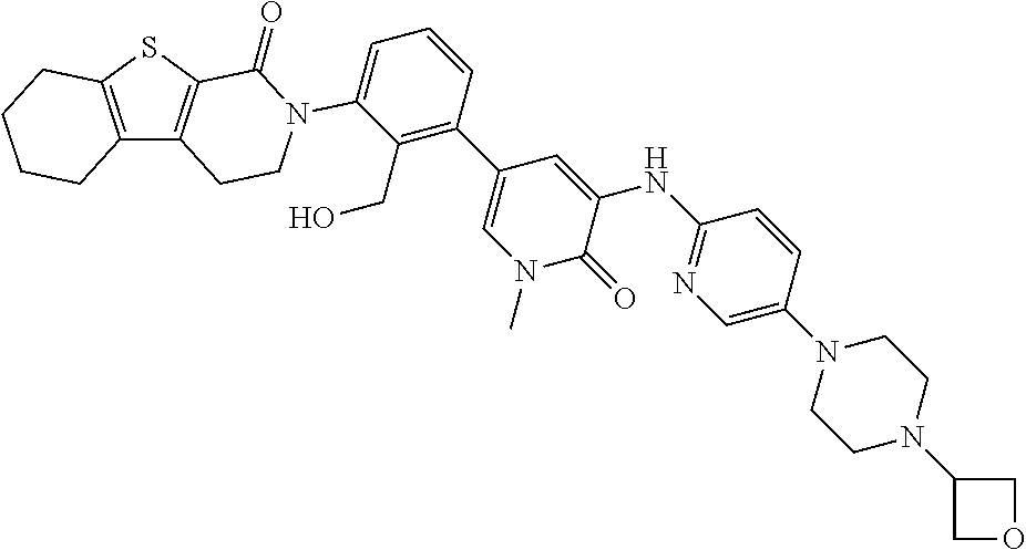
C12=C(SC3=C1CCN(C1=CC=CC(C4=CN(C)C(=O)C(NC5=NC=C(N6CCN(C7COC7)CC6)C=C5)=C4)=C1CO)C3=O)CCCC2
